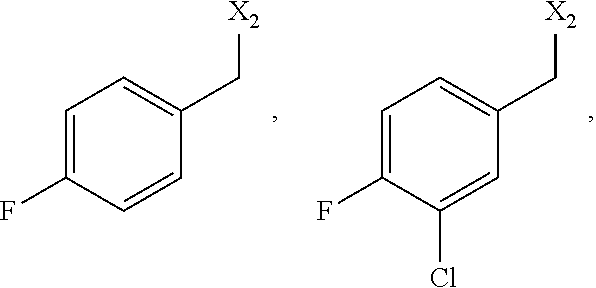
C1=C(F)C=CC(C[X2])=C1.C1=C(F)C(Cl)=CC(C[X2])=C1
